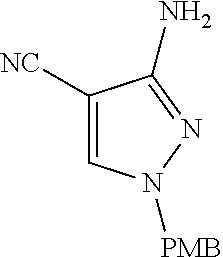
C1([NC])=CN([PMB])N=C1N
